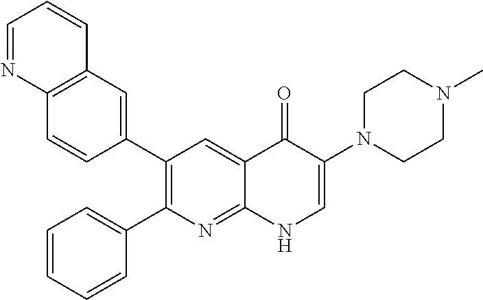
C12=C(C=C(C3=C(C4=CC=CC=C4)N=C4C(=C3)C(=O)C(N3CCN(C)CC3)=CN4)C=C1)C=CC=N2
